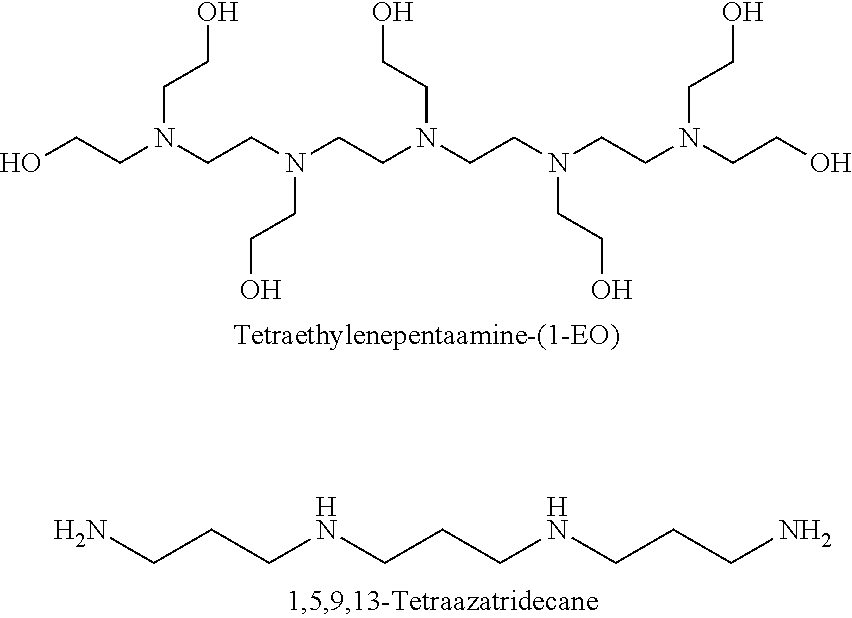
OCCN(CCN(CCN(CCN(CCN(CCO)CCO)CCO)CCO)CCO)CCO.NCCCNCCCNCCCN
